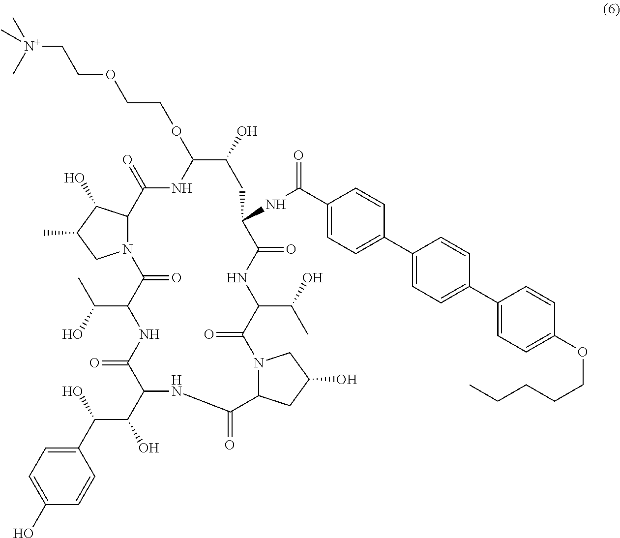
C(C1C(=O)N2C(C(O)C(C)C2)C(=O)NC(OCCOCC[N+](C)(C)C)C(O)CC(NC(=O)C2=CC=C(C3=CC=C(C4=CC=C(OCCCCC)C=C4)C=C3)C=C2)C(=O)NC(C(O)C)C(=O)N2C(CC(O)C2)C(=O)NC(C(C(O)C2=CC=C(O)C=C2)O)C(=O)N1)(C)O
